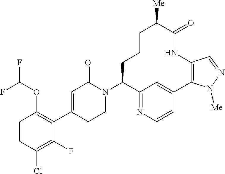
C1=CC(Cl)=C(F)C(C2=CC(=O)N(C3C4=NC=CC(=C4)C4=C(NC(=O)C([Me])CCC3)C=NN4[Me])CC2)=C1OC(F)F
